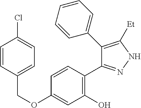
C(OC1=CC(O)=C(C2=NNC([Et])=C2C2=CC=CC=C2)C=C1)C1=CC=C(Cl)C=C1
